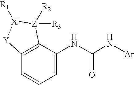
C12=C(C(NC(N[Ar])=O)=CC=C1)[Z]([R2])([R3])[X]([R1])[Y]2
